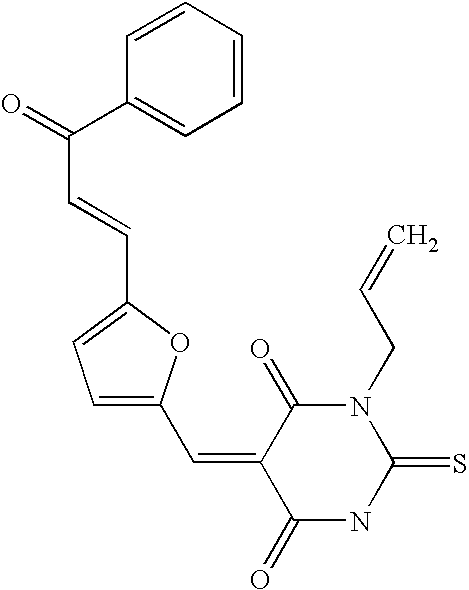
C1=CC(C(=O)C=CC2=CC=C(C=C3C(=O)NC(=S)N(CC=C)C3=O)O2)=CC=C1
